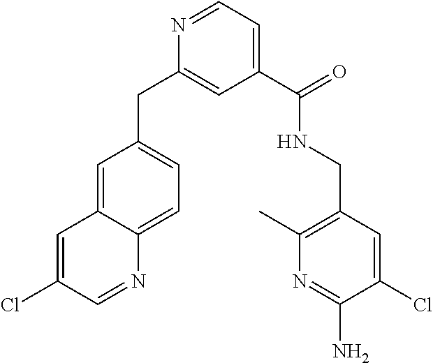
C1(CC2=CC=C3C(=C2)C=C(Cl)C=N3)=CC(C(NCC2=C(C)N=C(N)C(Cl)=C2)=O)=CC=N1
